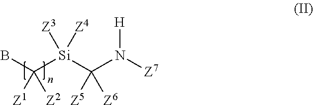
C([Si](C(N([Z7])[H])([Z6])[Z5])([Z4])[Z3])(B)([Z2])[Z1]
